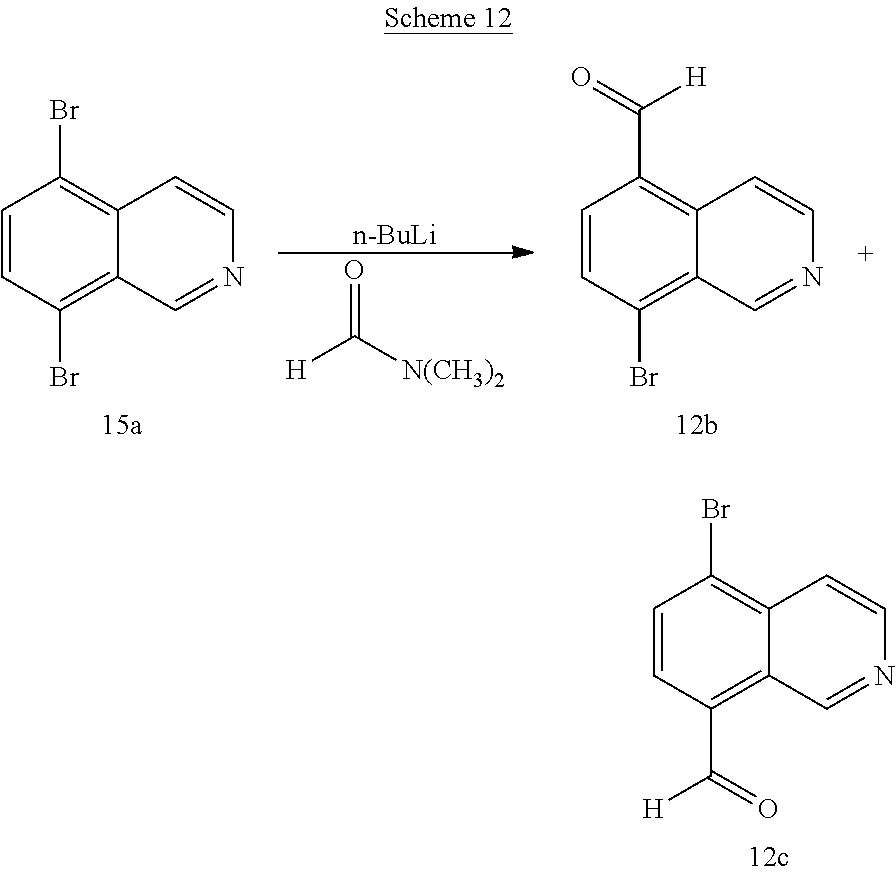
O=C([H])[N(CH3)2].[n-BuLi].C1=CC(Br)=C2C(=C1Br)C=CN=C2.C1=CC(Br)=C2C(=C1C([H])=O)C=CN=C2.C1=CC(C([H])=O)=C2C(=C1Br)C=CN=C2
